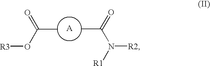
CC(O[R3])=O.[A].CC(=O)N([R1])[R2]
